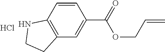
C12=C(C=C(C(=O)OCC=C)C=C1)CCN2.Cl
